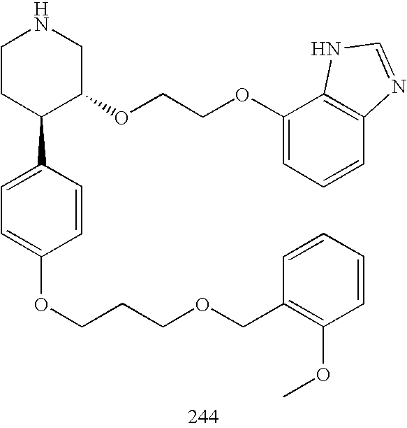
C1CC(C2=CC=C(OCCCOCC3=C(OC)C=CC=C3)C=C2)C(OCCOC2=CC=CC3=C2NC=N3)CN1
